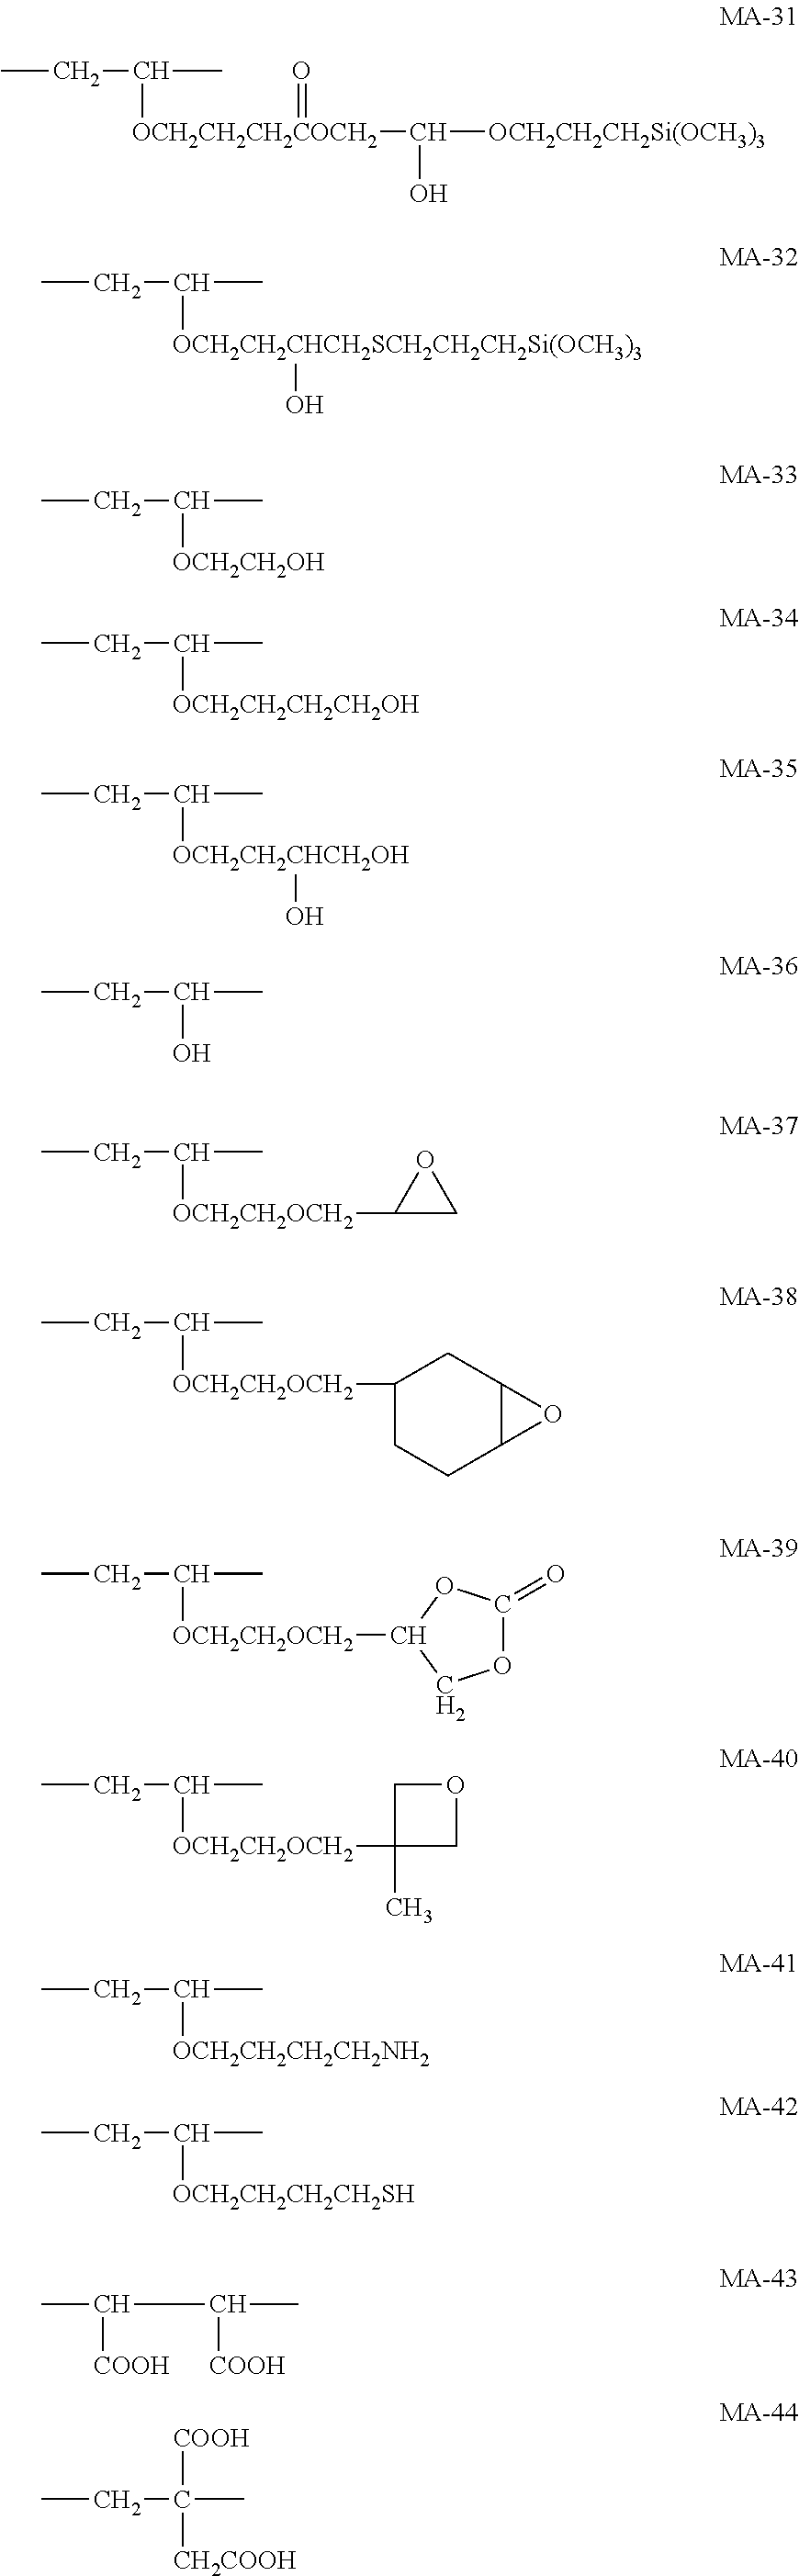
CCC(C)[OCH2CH2CH2COCH2](C([OCH2CH2CH2Si(OCH3)3])O)=O.CCC(C)[OCH2CH2CHCH2SCH2CH2CH2Si(OCH3)3]O.CCC(C)[OCH2CH2OH].CCC(C)[OCH2CH2CH2CH2OH].CCC(C)[OCH2CH2CHCH2OH]O.CCC(C)O.CCC(C)[OCH2CH2OCH2]C1CO1.CCC(C)[OCH2CH2OCH2]C1CCC2C(C1)O2.CCC(C)[OCH2CH2OCH2]C1OC(=O)OC1.CCC(C)[OCH2CH2OCH2]C1(C)COC1.CCC(C)[OCH2CH2CH2CH2NH2].CCC(C)[OCH2CH2CH2CH2SH].CC(C(C)[COOH])[COOH].CCC(C)([COOH])[CH2COOH]
